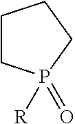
C1CP([R])(=O)CC1
